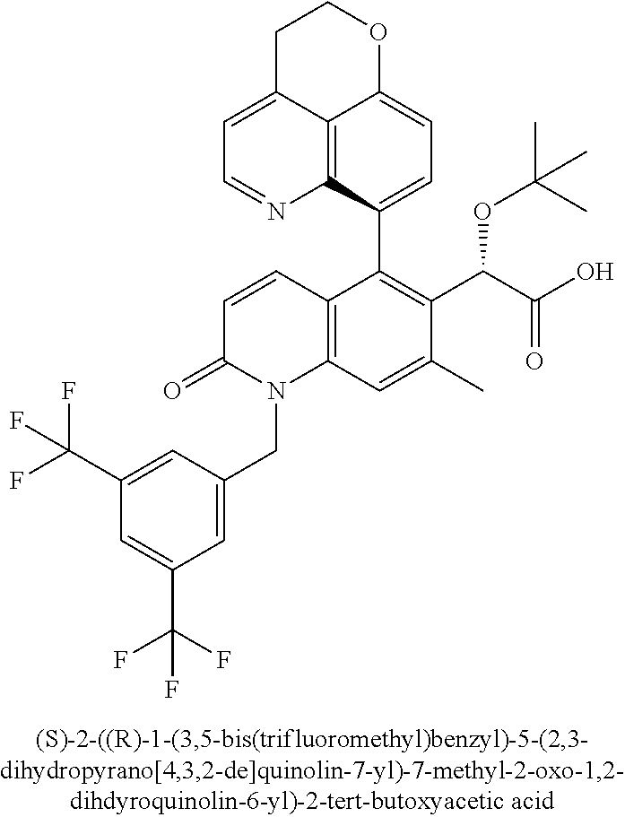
C1C2=CC=NC3=C2C(=CC=C3C2=C(C(C(O)=O)OC(C)(C)C)C(C)=CC3=C2C=CC(=O)N3CC2=CC(C(F)(F)F)=CC(C(F)(F)F)=C2)OC1
